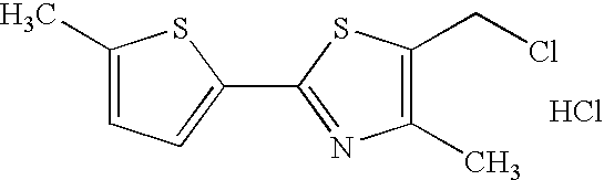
C1(C)=C(CCl)SC(C2=CC=C(C)S2)=N1.Cl
